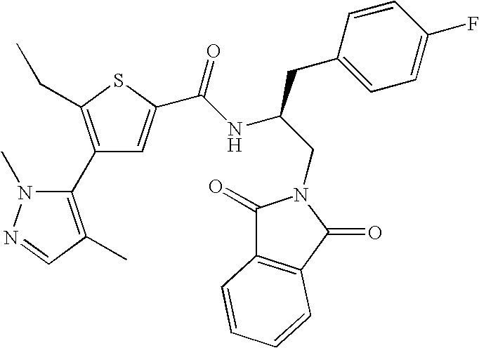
C1(C2=C(C)C=NN2C)=C(CC)SC(C(NC(CN2C(=O)C3=C(C2=O)C=CC=C3)CC2=CC=C(F)C=C2)=O)=C1
